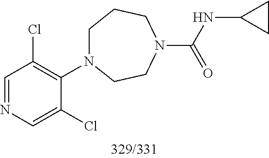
C1=NC=C(Cl)C(N2CCCN(C(NC3CC3)=O)CC2)=C1Cl
